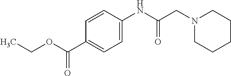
C1=C(NC(CN2CCCCC2)=O)C=CC(C(OCC)=O)=C1
